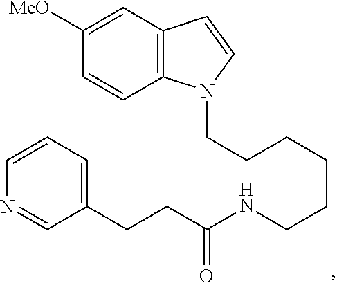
C12=C(C=C([MeO])C=C1)C=CN2CCCCCCNC(CCC1=CC=CN=C1)=O
